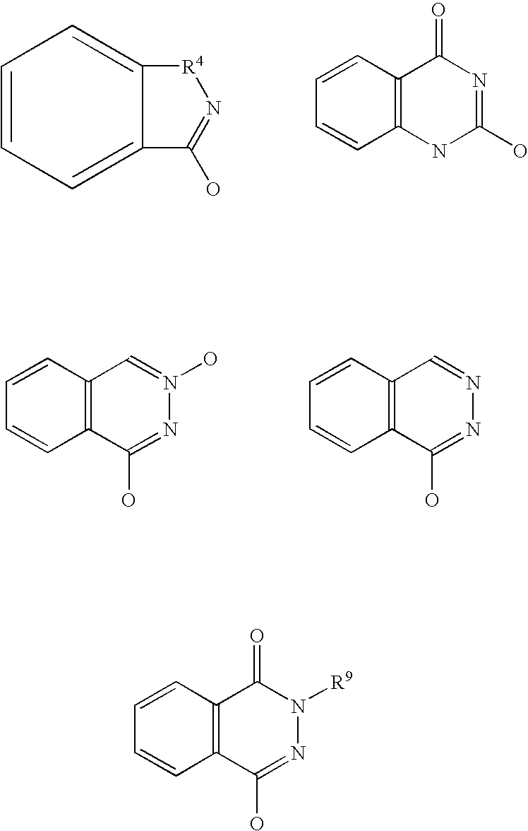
C12=CC=CC=C1C(O)=N[R4]2.C12=C(C=CC=C1)C(=O)N=C(O)N2.C12=C(C=CC=C1)C=N(O)N=C2O.C12=C(C=CC=C1)C=NN=C2O.C12=C(C=CC=C1)C(=O)N([R9])N=C2O
